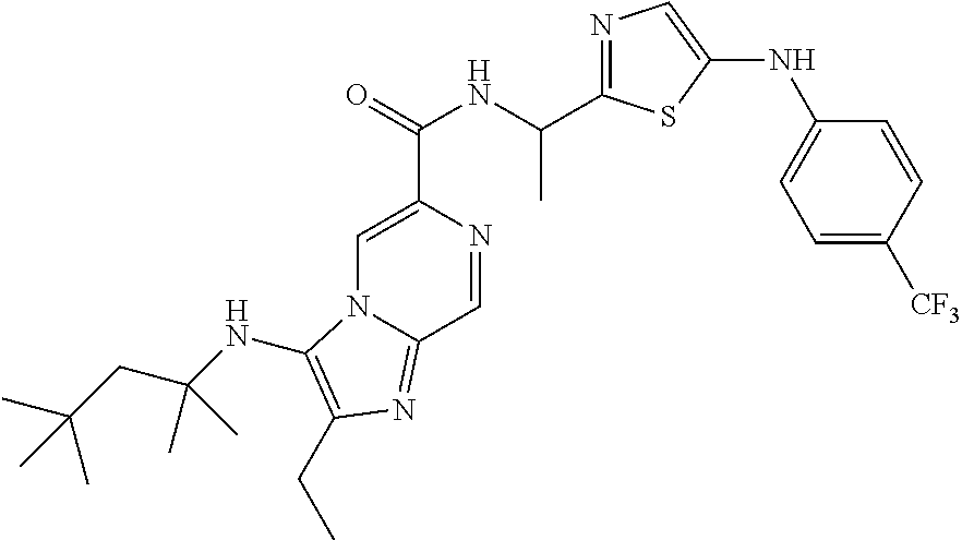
C1=C(C(=O)NC(C2=NC=C(NC3=CC=C([CF3])C=C3)S2)C)N=CC2=NC(CC)=C(NC(CC(C)(C)C)(C)C)N12
